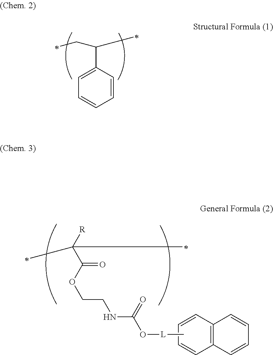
C(C1=CC=CC=C1)(CC)C.C12=C(C=CC=C1)C=CC=C2.C[L]OC(NCCOC(C([R])(C)C)=O)=O
